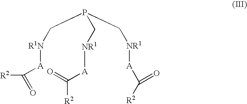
C(P(C[NR1][A]C([R2])=O)C[NR1][A]C([R2])=O)[R1N][A]C([R2])=O
